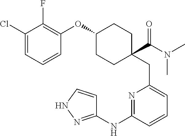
C1(OC2=C(F)C(Cl)=CC=C2)CCC(C(N(C)C)=O)(CC2=CC=CC(NC3=NNC=C3)=N2)CC1
